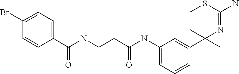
C1(C(NCCC(NC2=CC=CC(C3(C)N=C(N)SCC3)=C2)=O)=O)=CC=C(Br)C=C1
